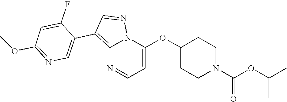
C12=C(C3=CN=C(OC)C=C3F)C=NN1C(OC1CCN(C(OC(C)C)=O)CC1)=CC=N2
